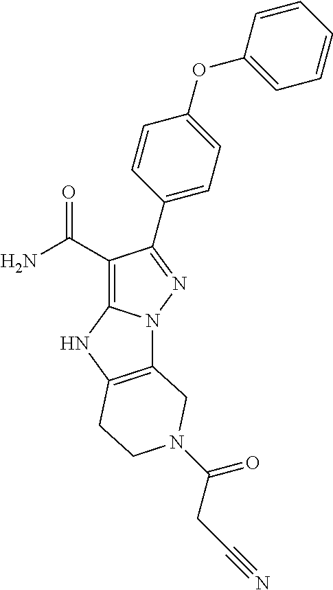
C1(C(=O)N)=C2N(N=C1C1=CC=C(OC3=CC=CC=C3)C=C1)C1=C(N2)CCN(C(CC#N)=O)C1
